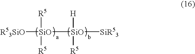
[R53SiO][SiO]([SiO]([SiR53])([H])[R5])([R5])[R5]
